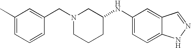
C1(C)=CC=CC(CN2CCCC(NC3=CC=C4C(=C3)C=NN4)C2)=C1
